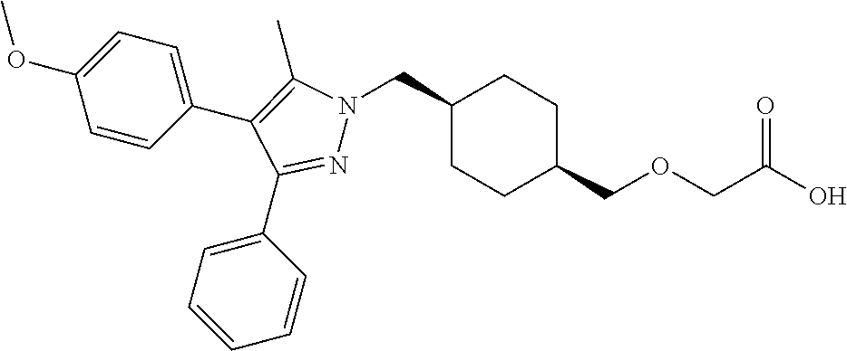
C1(CN2N=C(C3=CC=CC=C3)C(C3=CC=C(OC)C=C3)=C2C)CCC(COCC(O)=O)CC1
